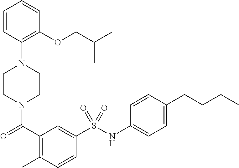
C1CN(C(=O)C2=C(C)C=CC(S(NC3=CC=C(CCCC)C=C3)(=O)=O)=C2)CCN1C1=C(OCC(C)C)C=CC=C1
